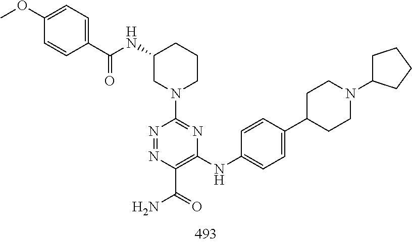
N1=NC(C(N)=O)=C(NC2=CC=C(C3CCN(C4CCCC4)CC3)C=C2)N=C1N1CC(NC(C2=CC=C(OC)C=C2)=O)CCC1
